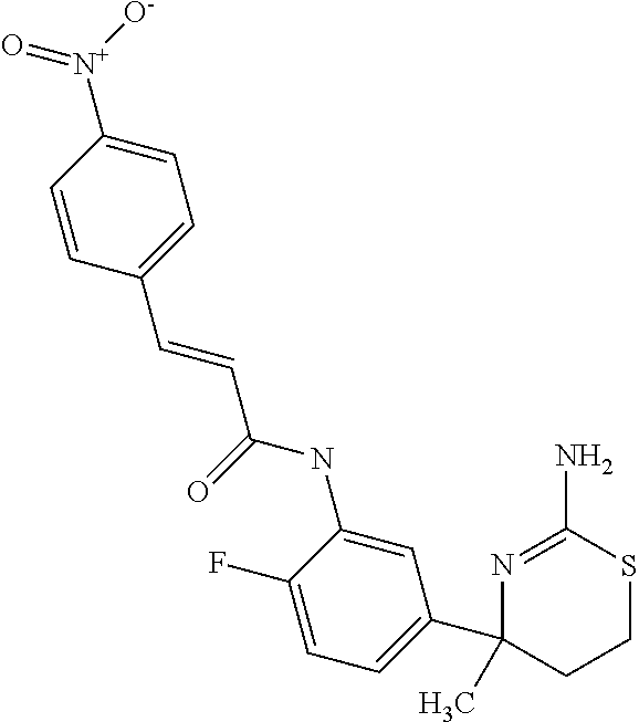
N1=C(N)SCCC1(C1=CC=C(F)C(NC(C=CC2=CC=C([N+]([O-])=O)C=C2)=O)=C1)C
